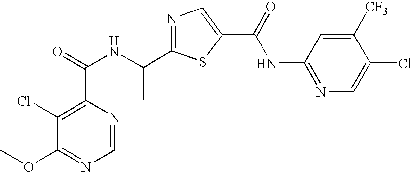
N1=C(C(NC(=O)C2=C(Cl)C(OC)=NC=N2)C)SC(C(=O)NC2=NC=C(Cl)C([CF3])=C2)=C1
